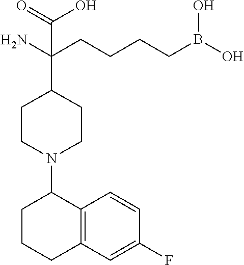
N1(C2CCCC3=C2C=CC(F)=C3)CCC(C(CCCCB(O)O)(N)C(=O)O)CC1
